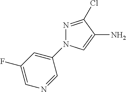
C1(F)=CN=CC(N2N=C(Cl)C(N)=C2)=C1
